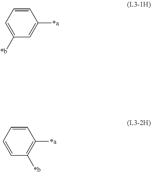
C1=C([*b])C=C([*a])C=C1.C1=CC([*b])=C([*a])C=C1
